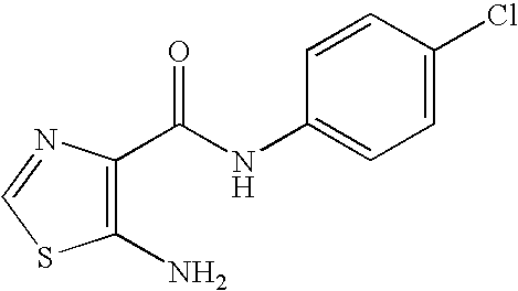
C1(N)=C(C(NC2=CC=C(Cl)C=C2)=O)N=CS1
